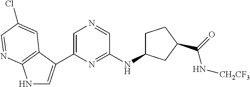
N1C=C(C2=CN=CC(NC3CCC(C(=O)N[CH2CF3])C3)=N2)C2=C1N=CC(Cl)=C2
